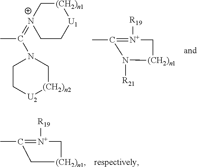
C1C[U1][(CH2)n1]C[N+]1=C(C)N1CC[U2][(CH2)n2]C1.CC1=[N+]([R19])C[(CH2)n1]N1[R21].CC1=[N+]([R19])C[(CH2)n1]C1.[respectively]
